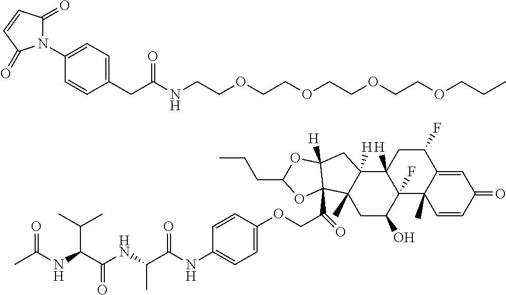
N(CCOCCOCCOCCOCCC)C(CC1=CC=C(N2C(=O)C=CC2=O)C=C1)=O.C1(F)CC2([H])C(F)(C3(C)C1=CC(=O)C=C3)C(O)CC1(C)C2([H])CC2([H])C1(C(=O)COC1=CC=C(NC(C(NC(C(NC(C)=O)C(C)C)=O)C)=O)C=C1)OC(CCC)O2
